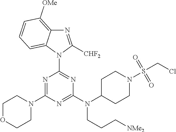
N1=C(N2CCOCC2)N=C(N(C2CCN(S(CCl)(=O)=O)CC2)CCC[NMe2])N=C1N1C2=CC=CC([OMe])=C2N=C1[CHF2]
